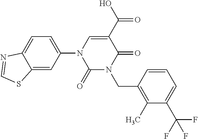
C1(=O)N(CC2=C(C)C(C(F)(F)F)=CC=C2)C(=O)C(C(O)=O)=CN1C1=CC=C2C(=C1)SC=N2
